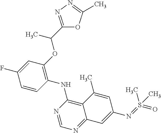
C1=CC(NC2=C3C(=NC=N2)C=C(N=S(=O)(C)C)C=C3C)=C(OC(C2=NN=C(C)O2)C)C=C1F
